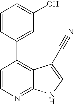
C1=CN=C2C(=C1C1=CC(O)=CC=C1)C(C#N)=CN2
